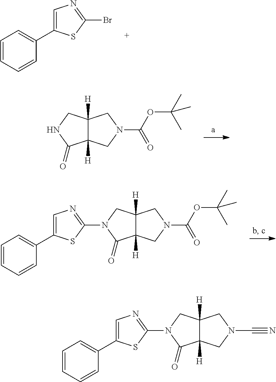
C1=C(C2=CC=CC=C2)SC(Br)=N1.C12([H])C([H])(CNC1=O)CN(C(OC(C)(C)C)=O)C2.C12([H])C([H])(CN(C3=NC=C(C4=CC=CC=C4)S3)C1=O)CN(C(OC(C)(C)C)=O)C2.C12([H])C([H])(CN(C3=NC=C(C4=CC=CC=C4)S3)C1=O)CN(C#N)C2
